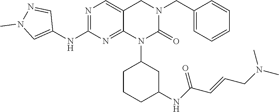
C1=C(CN2CC3=CN=C(NC4=CN(C)N=C4)N=C3N(C3CCCC(NC(C=CCN(C)C)=O)C3)C2=O)C=CC=C1
